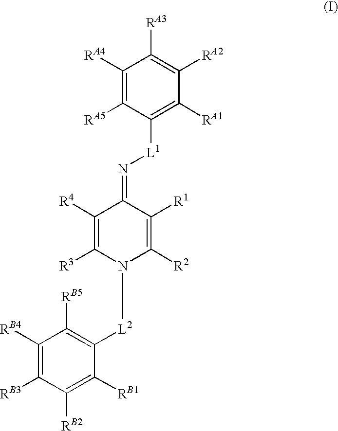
C1([RA4])=C([RA5])C([L1]N=C2C([R4])=C([R3])N([L2]C3=C([RB5])C([RB4])=C([RB3])C([RB2])=C3[RB1])C([R2])=C2[R1])=C([RA1])C([RA2])=C1[RA3]
